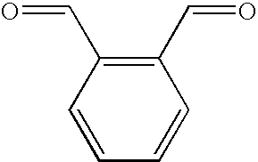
C1=CC(C=O)=C(C=O)C=C1
